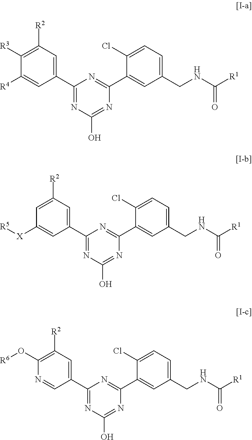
C1(C2=CC(CNC(=O)[R1])=CC=C2Cl)=NC(C2=CC([R2])=C([R3])C([R4])=C2)=NC(O)=N1.N(C(=O)[R1])CC1=CC=C(Cl)C(C2=NC(C3=CC([R2])=CC([X][R5])=C3)=NC(O)=N2)=C1.N(C(=O)[R1])CC1=CC=C(Cl)C(C2=NC(C3=CC([R2])=C(O[R6])N=C3)=NC(O)=N2)=C1
